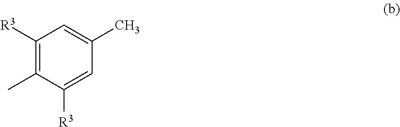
C1([R3])=C(C)C([R3])=CC(C)=C1
